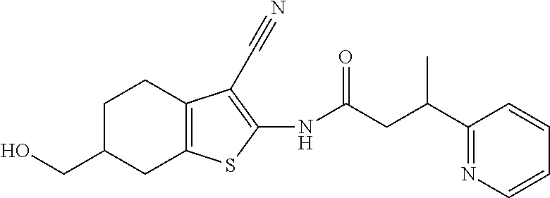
C1C(CO)CC2=C(C1)C(C#N)=C(NC(CC(C1=NC=CC=C1)C)=O)S2
